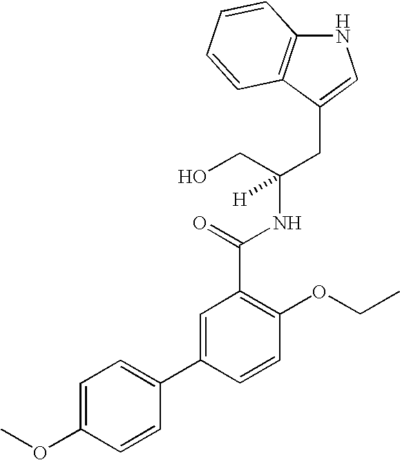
N1C2=C(C(CC(NC(C3=C(OCC)C=CC(C4=CC=C(OC)C=C4)=C3)=O)(CO)[H])=C1)C=CC=C2
